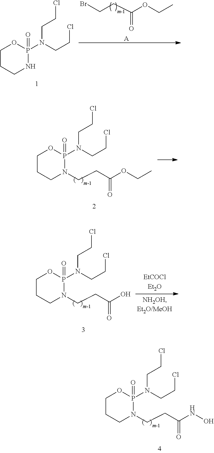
C1CCN(CCC(NO)=O)P(=O)(N(CCCl)CCCl)O1.C1CCNP(=O)(N(CCCl)CCCl)O1.BrCCC(OCC)=O.[A].C1CCN(CCC(OCC)=O)P(=O)(N(CCCl)CCCl)O1.C1CCN(CCC(O)=O)P(=O)(N(CCCl)CCCl)O1
